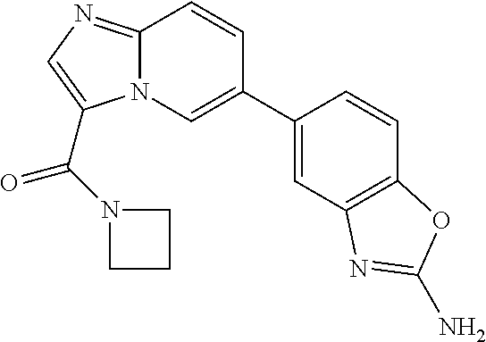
N12C(=NC=C1C(N1CCC1)=O)C=CC(C1=CC3=C(C=C1)OC(N)=N3)=C2
